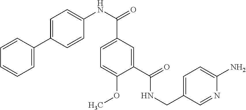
C1=CC=CC=C1C1=CC=C(NC(C2=CC=C(OC)C(C(=O)NCC3=CC=C(N)N=C3)=C2)=O)C=C1
